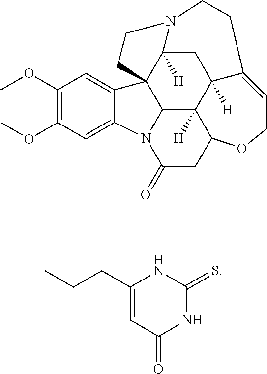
C1(OC)=C(OC)C=C2C(=C1)C13C4C5([H])C6([H])CC1([H])N(CC3)CCC6=CCOC5CC(=O)N24.C1(CCC)=CC(=O)NC(=S)N1
